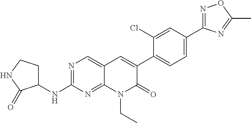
N1=C(C2=CC=C(C3=CC4=CN=C(NC5CCNC5=O)N=C4N(CC)C3=O)C(Cl)=C2)N=C(C)O1
